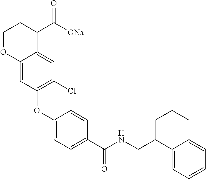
C12=CC(OC3=CC=C(C(NCC4C5=CC=CC=C5CCC4)=O)C=C3)=C(Cl)C=C1C(C([ONa])=O)CCO2
